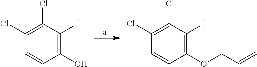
C1(O)=C(I)C(Cl)=C(Cl)C=C1.C1(OCC=C)=C(I)C(Cl)=C(Cl)C=C1
